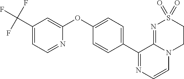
C1(OC2=CC(C(F)(F)F)=CC=N2)=CC=C(C2=NC=CN3C2=NS(=O)(=O)CC3)C=C1
